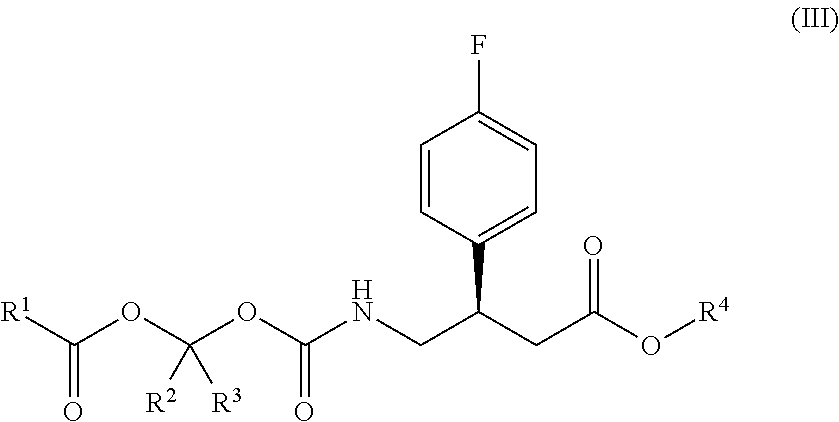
C(=O)([R1])OC(OC(NCC(C1=CC=C(F)C=C1)CC(=O)O[R4])=O)([R2])[R3]
